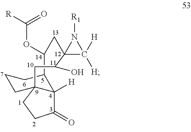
C12C(OC([R])=O)CC3(C(O)CC4(CCC(=O)C14[H])CCC2)C([H])([H])N3[R1]
